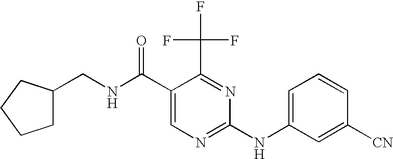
C(NC(C1=CN=C(NC2=CC=CC([CN])=C2)N=C1C(F)(F)F)=O)C1CCCC1
